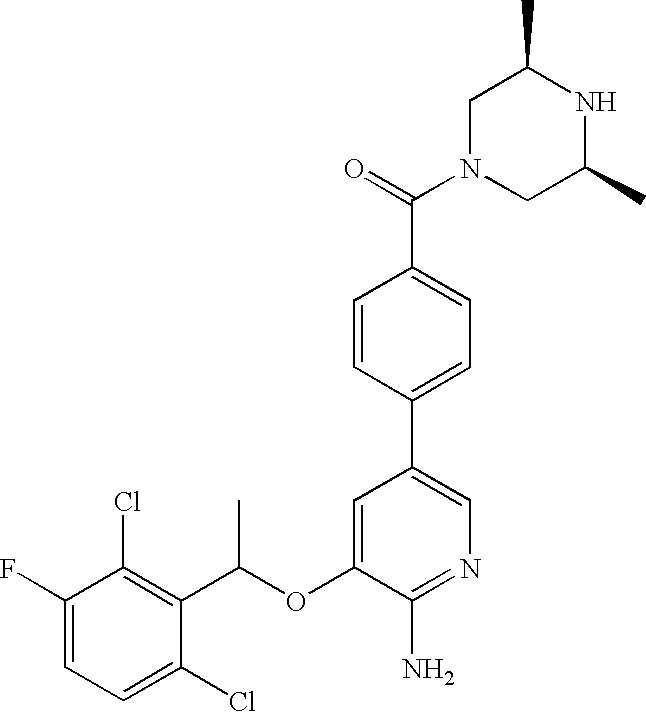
C1(F)=CC=C(Cl)C(C(OC2=CC(C3=CC=C(C(=O)N4CC(C)NC(C)C4)C=C3)=CN=C2N)C)=C1Cl
